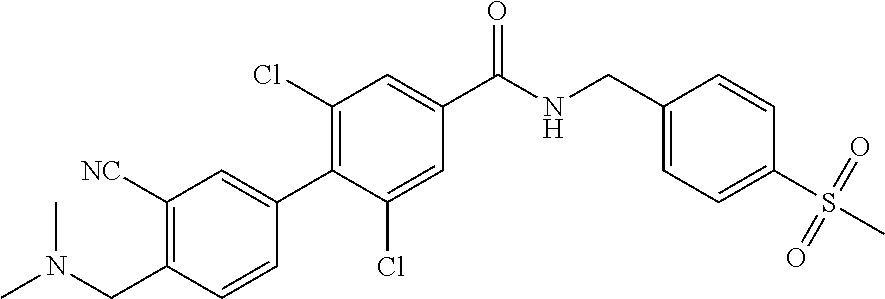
C1(CNC(C2=CC(Cl)=C(C3=CC([NC])=C(CN(C)C)C=C3)C(Cl)=C2)=O)=CC=C(S(C)(=O)=O)C=C1
